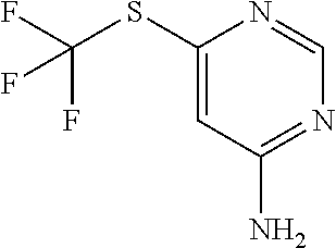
C1(SC(F)(F)F)=CC(N)=NC=N1
